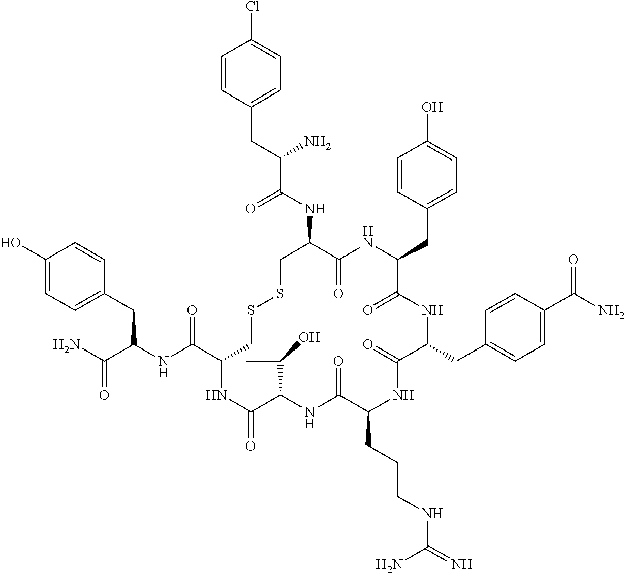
C1=CC(CC(NC(C2CSSCC(NC(C(CC3=CC=C(Cl)C=C3)N)=O)C(=O)NC(CC3=CC=C(O)C=C3)C(=O)NC(CC3=CC=C(C(N)=O)C=C3)C(=O)NC(CCCNC(=N)N)C(=O)NC(C(C)O)C(=O)N2)=O)C(N)=O)=CC=C1O
